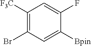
C1([CF3])=C(Br)C=C([Bpin])C(F)=C1
